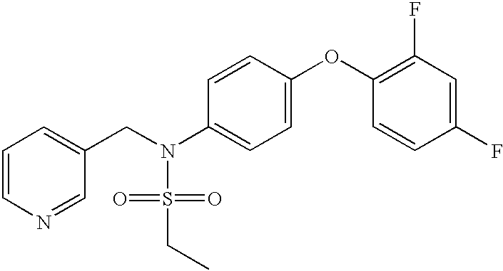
C1=CN=CC(CN(S(=O)(=O)CC)C2=CC=C(OC3=C(F)C=C(F)C=C3)C=C2)=C1
